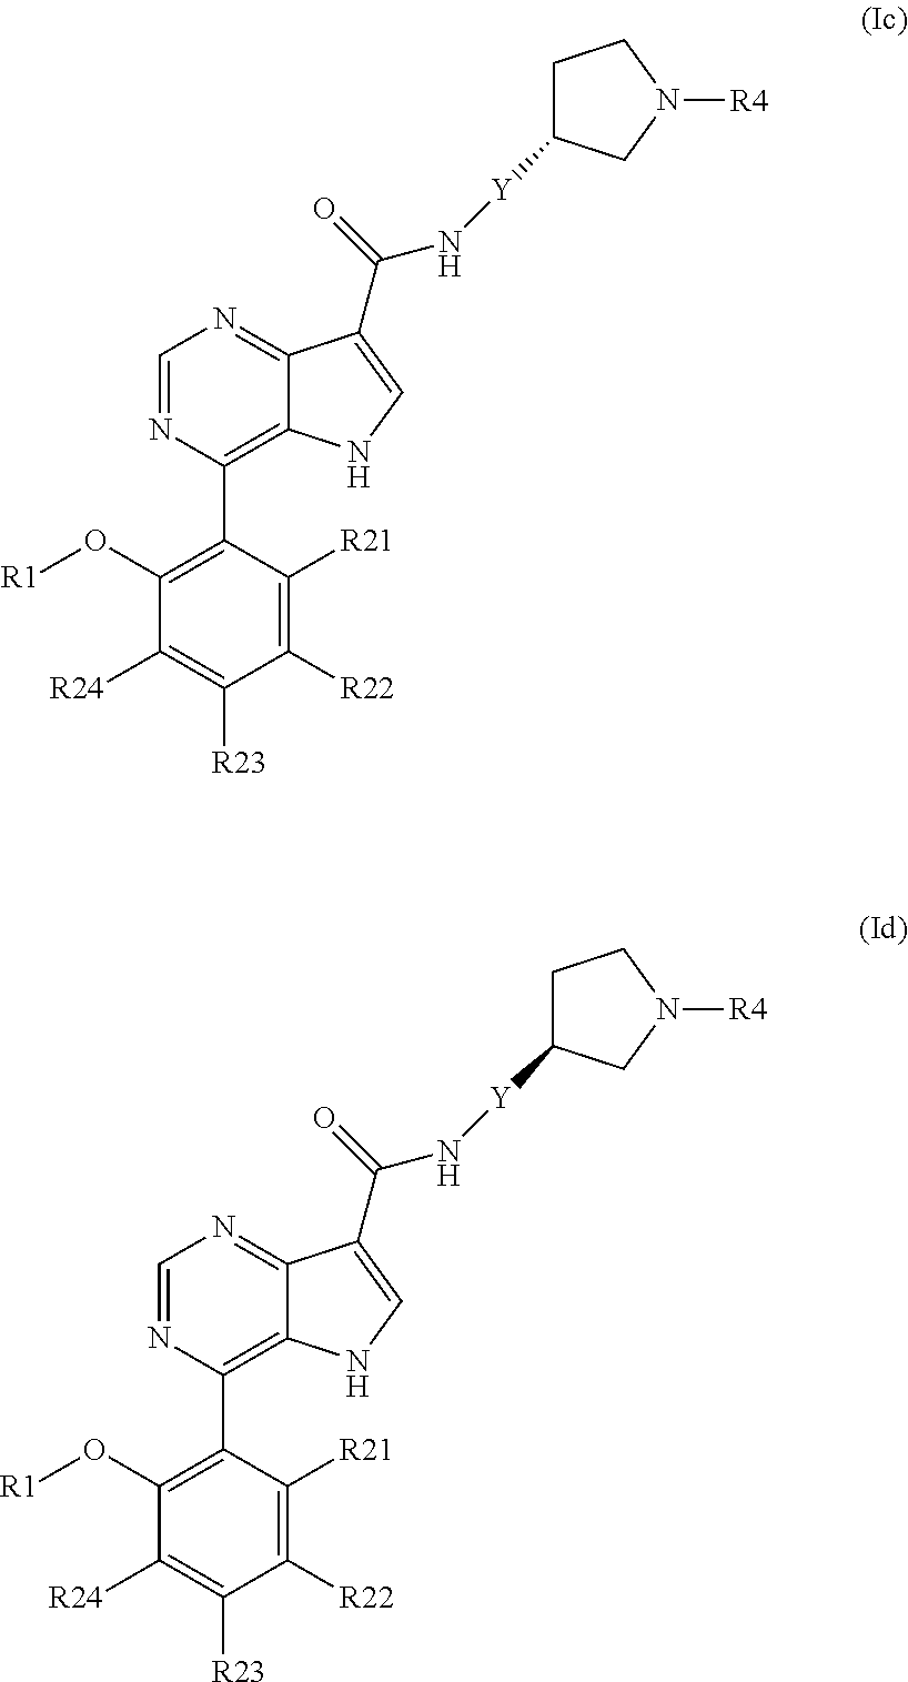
C1([R24])=C([R23])C([R22])=C([R21])C(C2=C3C(=NC=N2)C(C(=O)N[Y]C2CCN([R4])C2)=CN3)=C1O[R1].C1([R24])=C([R23])C([R22])=C([R21])C(C2=C3C(=NC=N2)C(C(=O)N[Y]C2CCN([R4])C2)=CN3)=C1O[R1]
